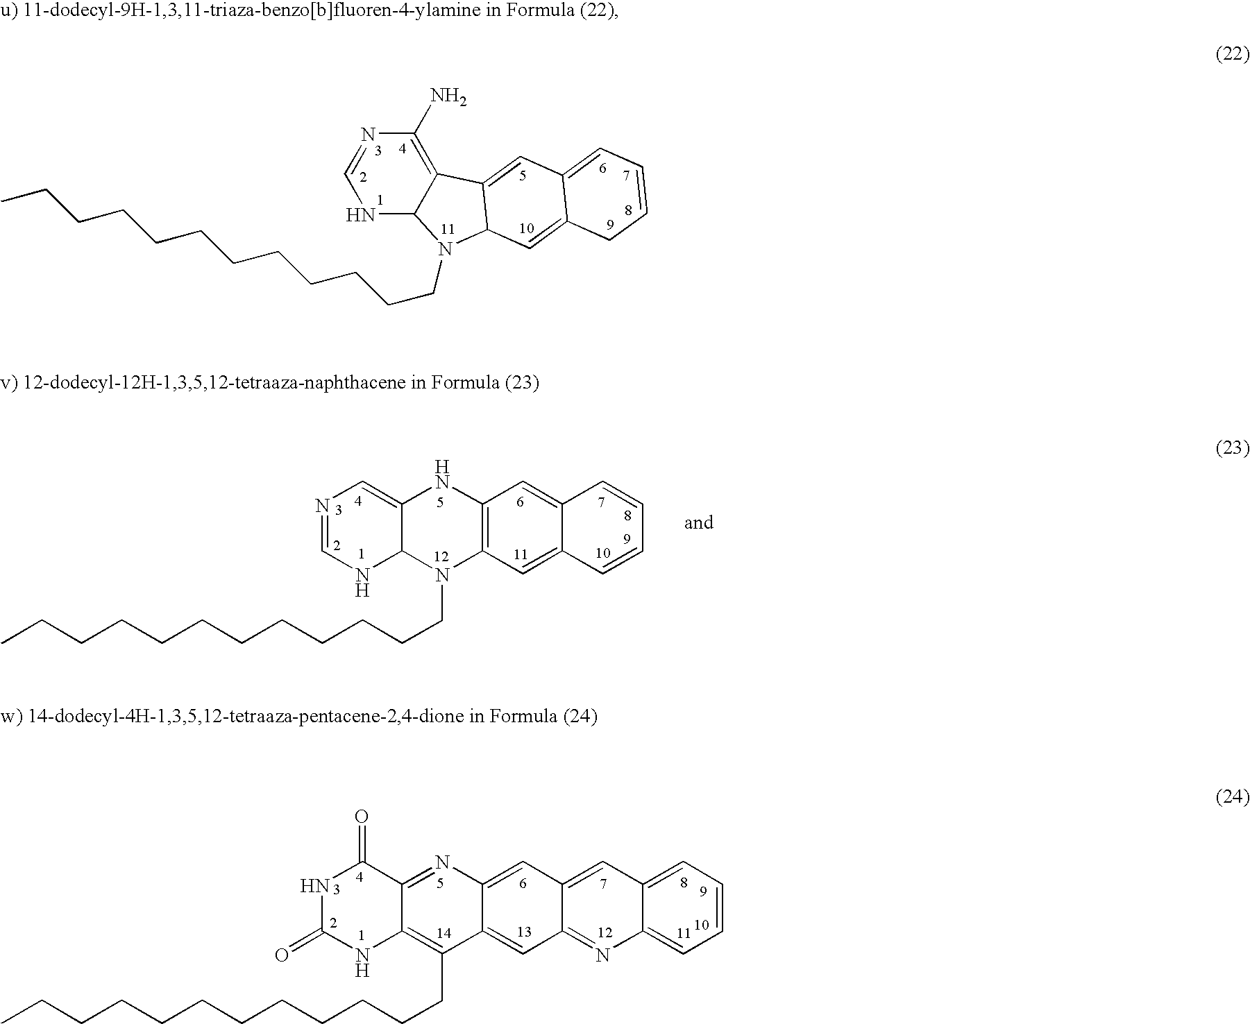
N1=CNC2C(=C1)NC1=C(N2CCCCCCCCCCCC)C=C2C(=C1)C=CC=C2.N1C(=O)NC2=C(CCCCCCCCCCCC)C3=CC4=NC5=CC=CC=C5C=C4C=C3N=C2C1=O.N1C2C(=C(N)N=C1)C1=CC3=CC=CCC3=CC1N2CCCCCCCCCCCC
